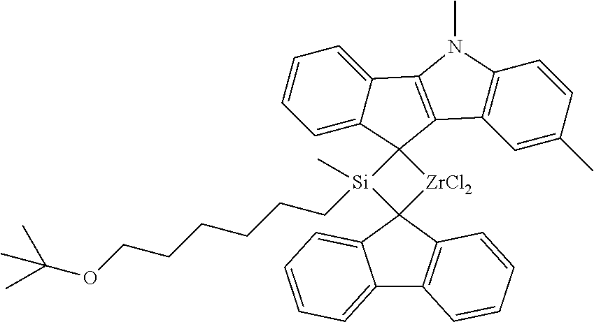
C12=C(N(C)C3=C1C1(C4=CC=CC=C34)[Si](C)(CCCCCCOC(C)(C)C)C3(C4=C(C5=CC=CC=C53)C=CC=C4)[ZrCl2]1)C=CC(C)=C2
